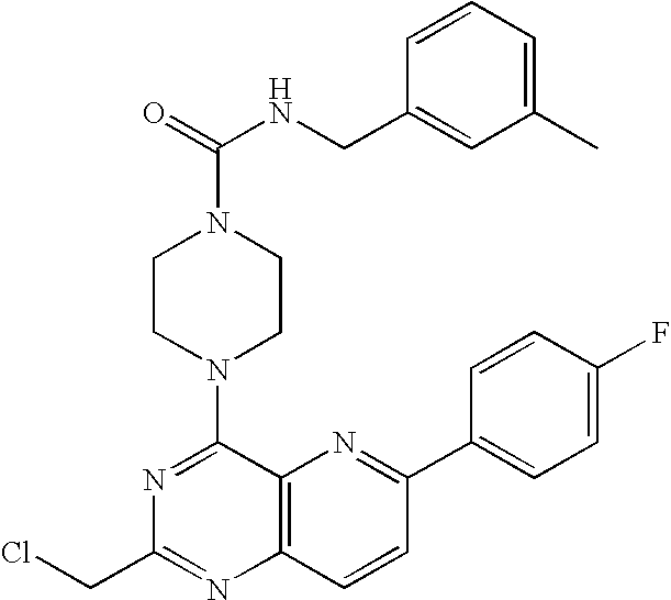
N1=C(N2CCN(C(NCC3=CC(C)=CC=C3)=O)CC2)C2=C(N=C1CCl)C=CC(C1=CC=C(F)C=C1)=N2
